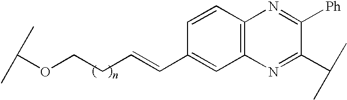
C(OCCC=CC1=CC2=C(C=C1)N=C([Ph])C(C(C)C)=N2)(C)C
